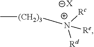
C[(CH2)3][N+]([Rc])([Rd])[Re].[X]
